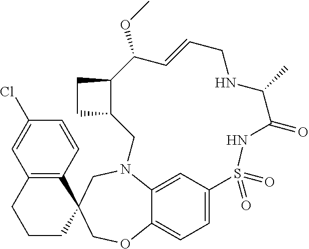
C12=C(C=CC(Cl)=C1)C1(CCC2)COC2=CC=C3C=C2N(C1)CC1C(CC1)C(OC)C=CCNC(C)C(=O)NS3(=O)=O
